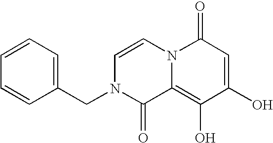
C1=CN2C(=C(O)C(O)=CC2=O)C(=O)N1CC1=CC=CC=C1
